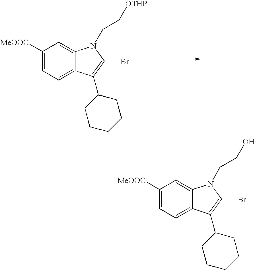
C1([MeOOC])=CC=C2C(=C1)N(CC[OTHP])C(Br)=C2C1CCCCC1.C1([MeOOC])=CC=C2C(=C1)N(CCO)C(Br)=C2C1CCCCC1
